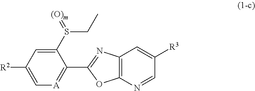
C1(S(=[(O)m])CC)=CC([R2])=C[A]=C1C1=NC2=C(O1)N=CC([R3])=C2
